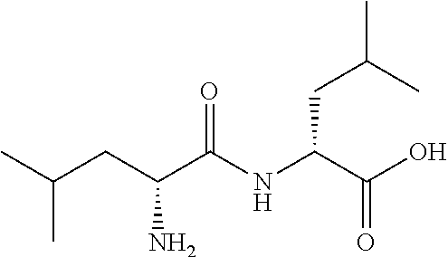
CC(C)CC(N)C(=O)NC(CC(C)C)C(=O)O
